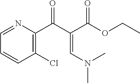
C1=CC(Cl)=C(C(=O)C(=CN(C)C)C(OCC)=O)N=C1
